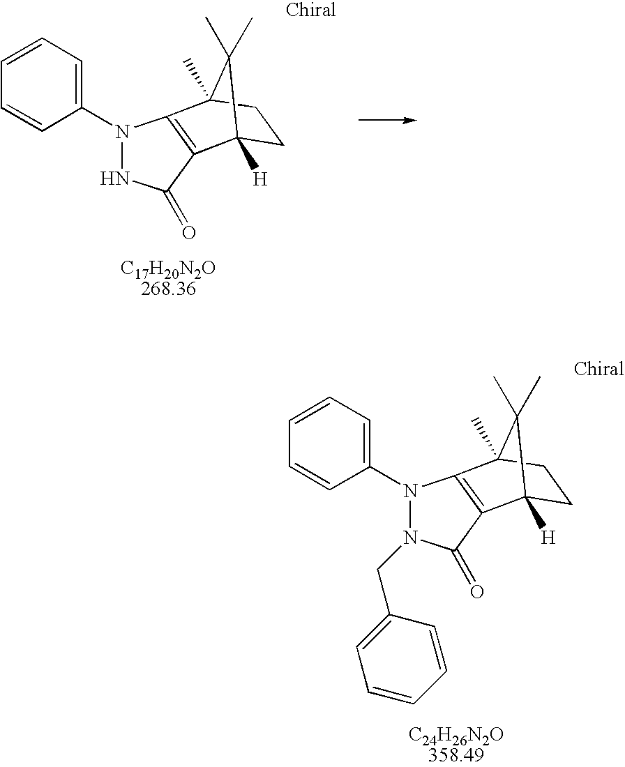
C1=CC(N2NC(=O)C3=C2C2(C)CCC3([H])C2(C)C)=CC=C1.C1=CC(N2N(CC3=CC=CC=C3)C(=O)C3=C2C2(C)CCC3([H])C2(C)C)=CC=C1
